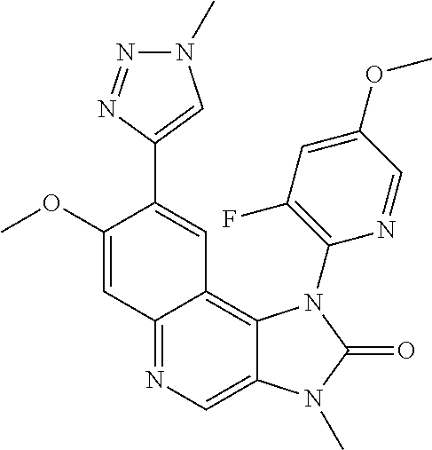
C1(OC)=CC2=NC=C3C(=C2C=C1C1=CN(C)N=N1)N(C1=C(F)C=C(OC)C=N1)C(=O)N3C
